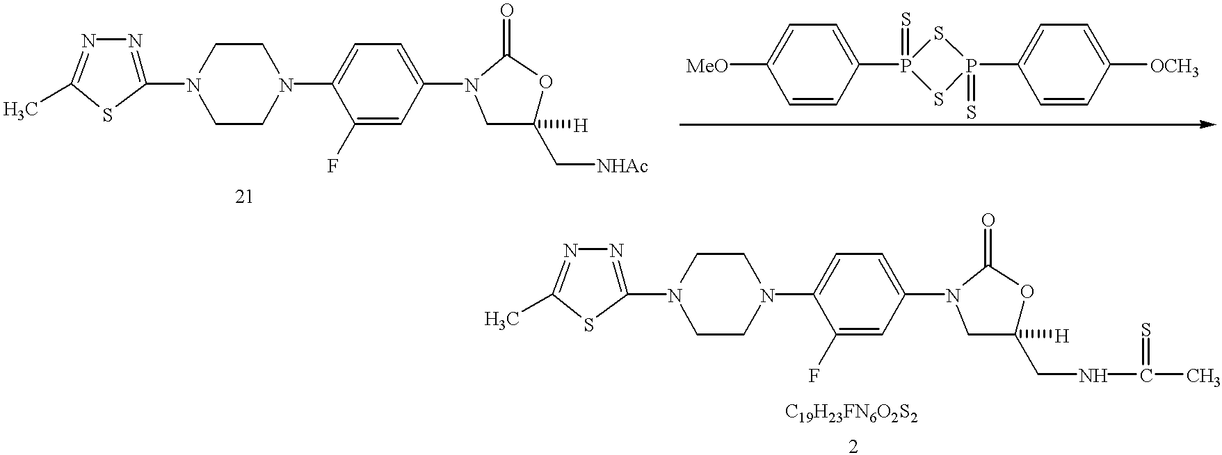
[MeO]C1=CC=C(P2(=S)SP(C3=CC=C([OCH3])C=C3)(=S)S2)C=C1.C1(N2CCN(C3=CC=C(N4C(=O)OC([H])(C[NHAc])C4)C=C3F)CC2)=NN=C(C)S1.C1(N2CCN(C3=CC=C(N4C(=O)OC([H])(CNC(C)=S)C4)C=C3F)CC2)=NN=C(C)S1
